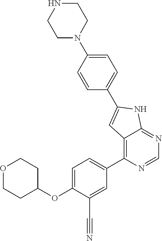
O(C1=CC=C(C2=C3C(=NC=N2)NC(C2=CC=C(N4CCNCC4)C=C2)=C3)C=C1C#N)C1CCOCC1
